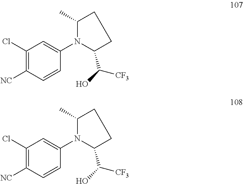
C1(Cl)=C([NC])C=CC(N2C(C(O)[CF3])CCC2C)=C1.C1(Cl)=C([NC])C=CC(N2C(C(O)[CF3])CCC2C)=C1
